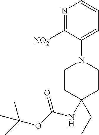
N1=C([NO2])C(N2CCC(CC)(NC(OC(C)(C)C)=O)CC2)=CC=C1
